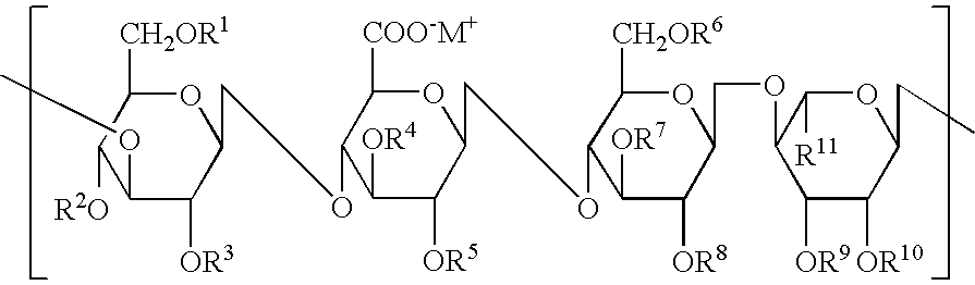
O1C([CH2OR1])C([R2O])C(OC)C([OR3])C1COC1C([COO-M+])OC(COC2C([CH2OR6])OC(COC3C([R11])OC(CC)C([OR10])C3[OR9])C([OR8])C2[OR7])C([OR5])C1[OR4]
